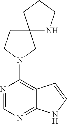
N1=CN=C2C(=C1N1CC3(NCCC3)CC1)C=CN2
